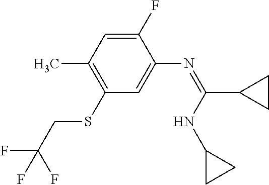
C1(SCC(F)(F)F)=C(C)C=C(F)C(N=C(NC2CC2)C2CC2)=C1
